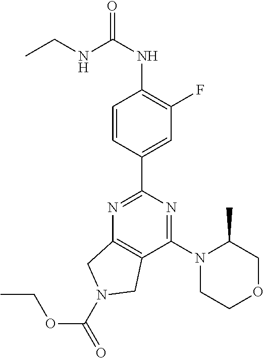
C12=C(N=C(C3=CC(F)=C(NC(=O)NCC)C=C3)N=C1N1CCOCC1C)CN(C(OCC)=O)C2
